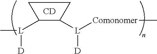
[CD].C1([L]([D])C)C([L]([D])[Comonomer]C)CC1
